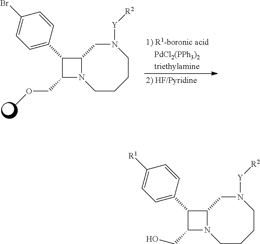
C1(C2=CC=C([R1])C=C2)C(CO)N2C1CN([Y][R2])CCCC2.C1(C2=CC=C(Br)C=C2)C(COC)N2C1CN([Y][R2])CCCC2
